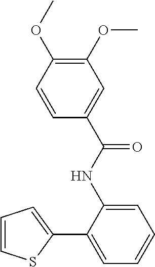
C1(NC(C2=CC(OC)=C(OC)C=C2)=O)=CC=CC=C1C1=CC=CS1
